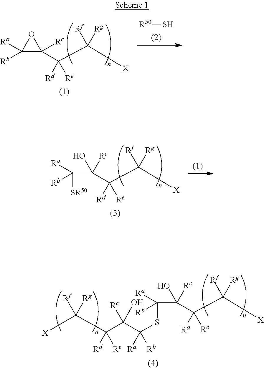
C1(C(C([X])([Rf])[Rg])([Rd])[Re])([Rc])OC1([Rb])[Ra].[R50]S.C(C(C([X])([Rf])[Rg])([Rd])[Re])(O)(C([Rb])([Ra])[SR50])[Rc].C(C(C([X])([Rf])[Rg])([Rd])[Re])(O)(C([Rb])([Ra])SC(C(C(C([X])([Rf])[Rg])([Rd])[Re])([Rc])O)([Ra])[Rb])[Rc]
